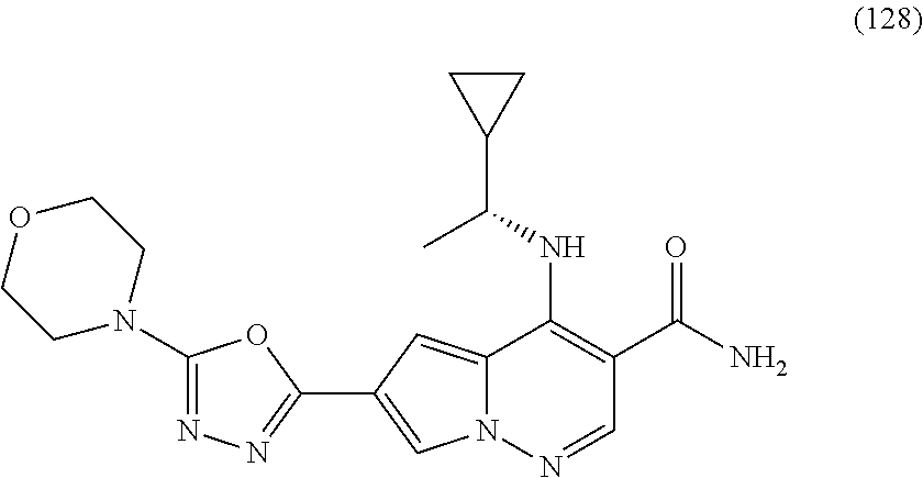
C12=CC(C3=NN=C(N4CCOCC4)O3)=CN1N=CC(C(N)=O)=C2NC(C)C1CC1
